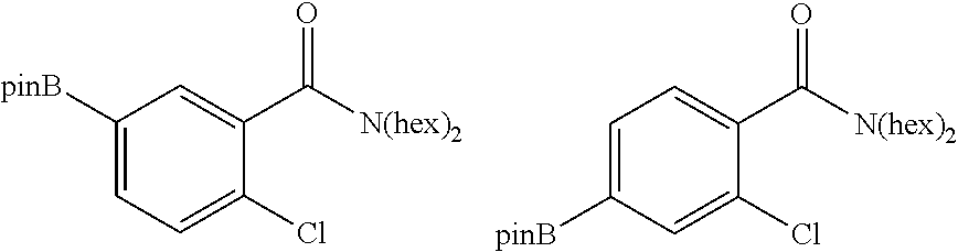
C1([pinB])=CC=C(Cl)C(C([N(hex)2])=O)=C1.C1=C([pinB])C=C(Cl)C(C([N(hex)2])=O)=C1
